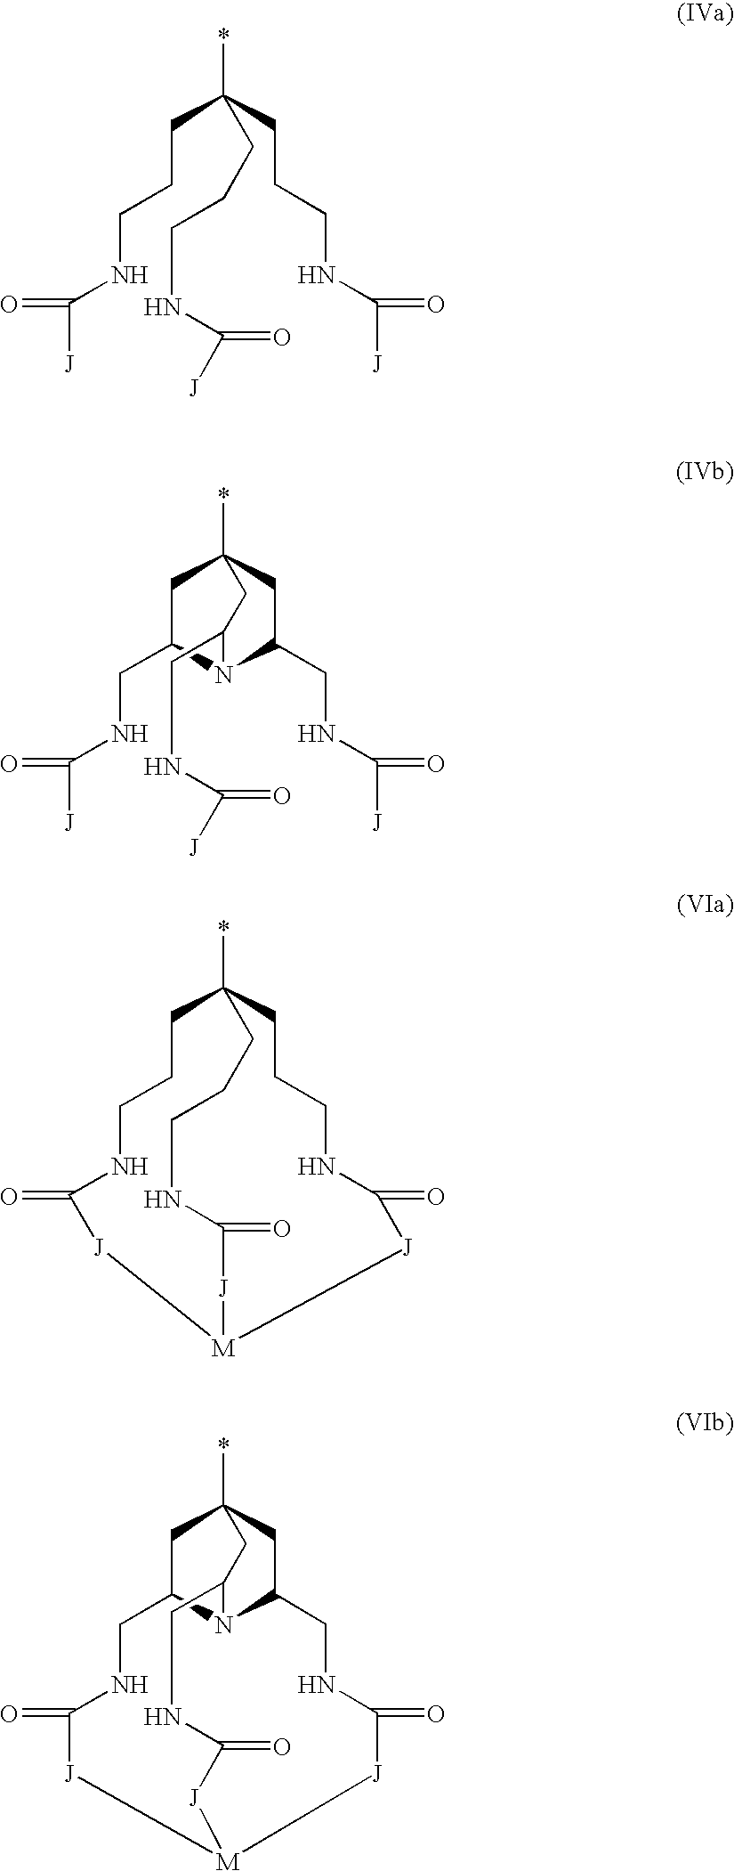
C(CCNC([J])=O)C(CCCNC([J])=O)(*)CCCNC([J])=O.C1C(CNC([J])=O)N2C(CNC([J])=O)CC1(*)CC2CNC([J])=O.C1CCNC(=O)[J][M]2[J]C(=O)NCCCC1(*)CCCNC(=O)[J]2.C1C2CNC(=O)[J][M]3[J]C(=O)NCC4CC1(*)CC(N24)CNC(=O)[J]3
